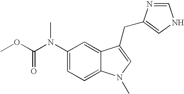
C1(N(C(OC)=O)C)=CC=C2C(=C1)C(CC1=CNC=N1)=CN2C
